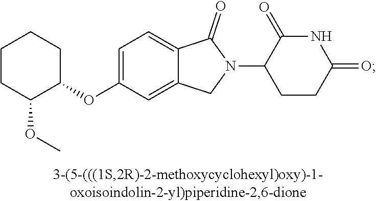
C1CC(OC)C(OC2=CC=C3C(=C2)CN(C2CCC(=O)NC2=O)C3=O)CC1
